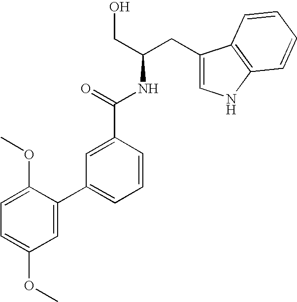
C1=C(C2=CC=CC(C(=O)NC(CO)CC3=CNC4=C3C=CC=C4)=C2)C(OC)=CC=C1OC
